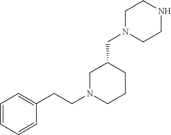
C1N(CCC2=CC=CC=C2)CCCC1CN1CCNCC1
